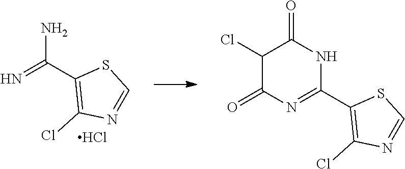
N1C(C2=C(Cl)N=CS2)=NC(=O)C(Cl)C1=O.NC(C1=C(Cl)N=CS1)=N.Cl
